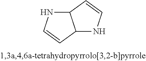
C12NC=CC1NC=C2
